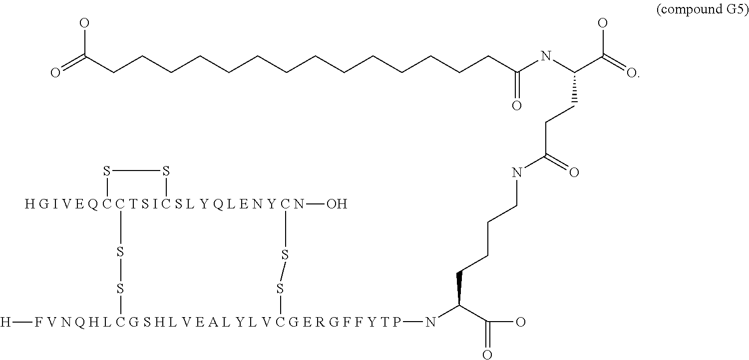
C(O)(C(NC(CCCCCCCCCCCCCCC(=O)O)=O)CCC(=O)NCCCCC(N[F V N Q H L C G S H L V E A L Y L V C G E R G F F Y T P]1([H])SS[H G I V E Q C C T S I C S L Y Q L E N Y C N]2(O)(SS1)SS2)C(=O)O)=O
